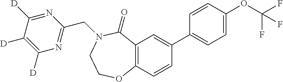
C12=C(C=CC(C3=CC=C(OC(F)(F)F)C=C3)=C1)OCCN(CC1=NC([D])=C([D])C([D])=N1)C2=O
